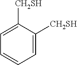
C1=C([CH2SH])C([CH2SH])=CC=C1
